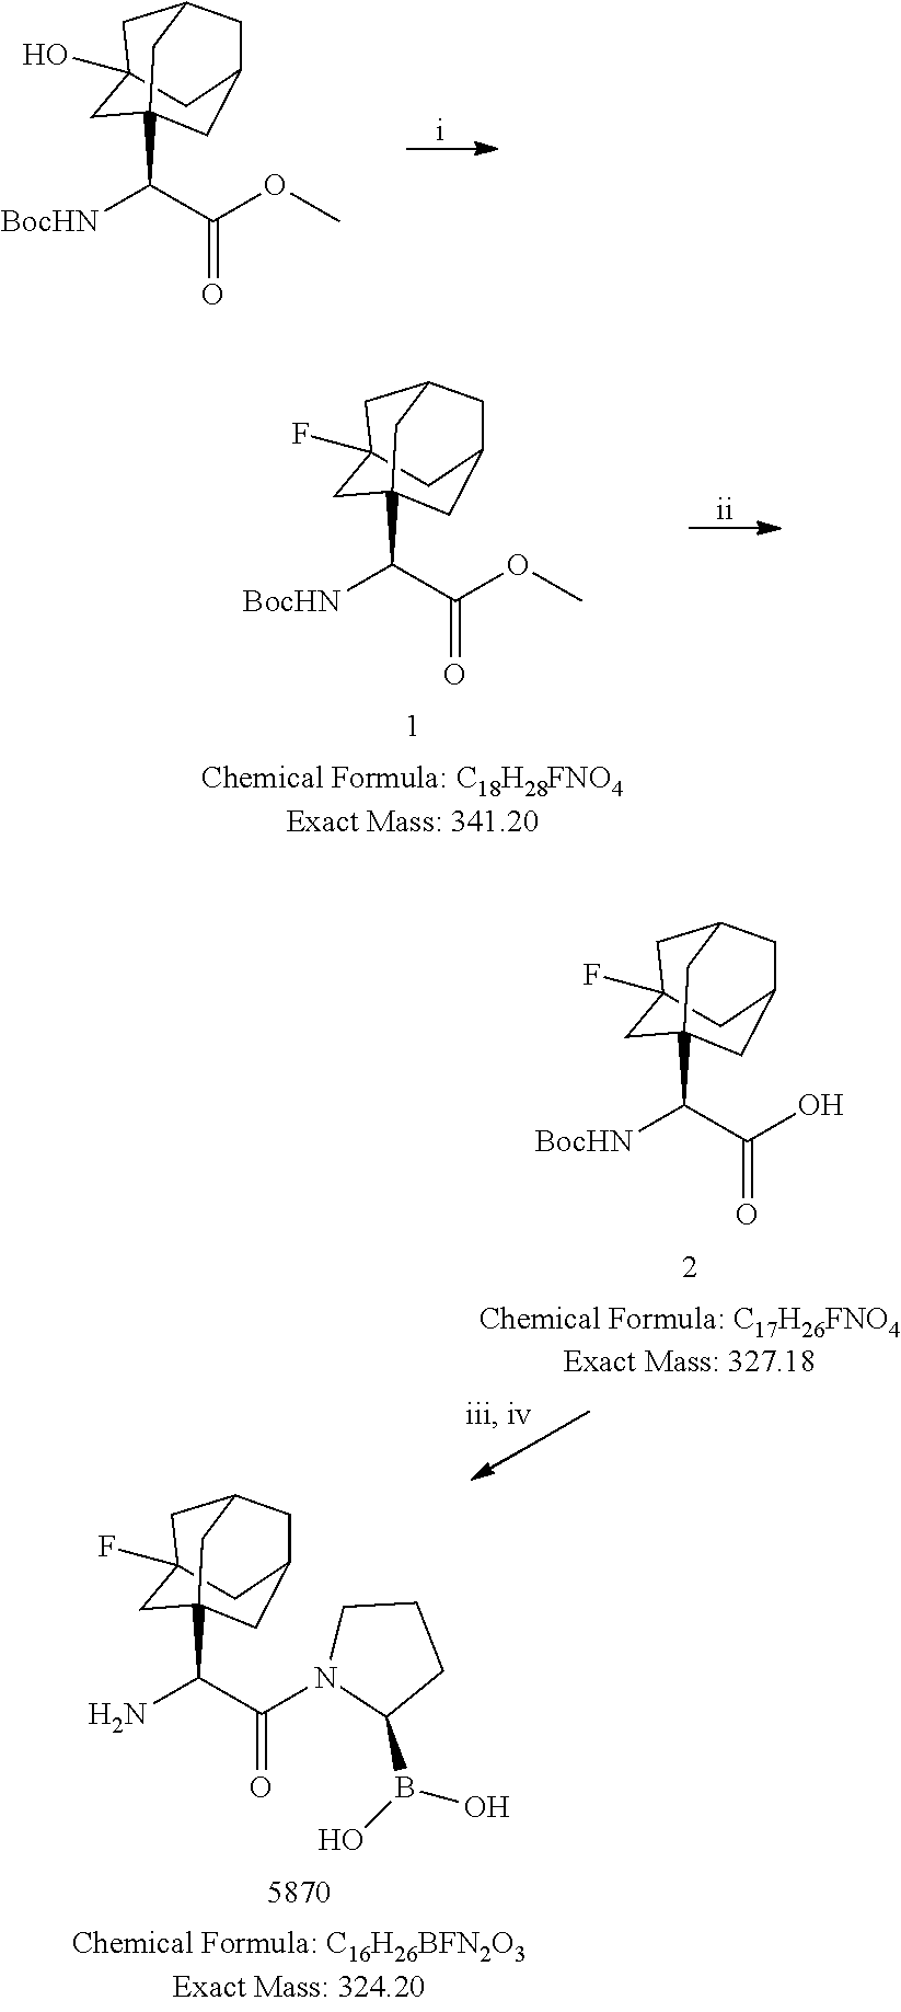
C1C2(O)CC3(C([BocHN])C(OC)=O)CC(CC1C3)C2.C1C2(F)CC3(C([BocHN])C(OC)=O)CC(CC1C3)C2.C1C2(F)CC3(C([BocHN])C(O)=O)CC(CC1C3)C2.C1C2(F)CC3(C(N)C(N4C(B(O)O)CCC4)=O)CC(CC1C3)C2
